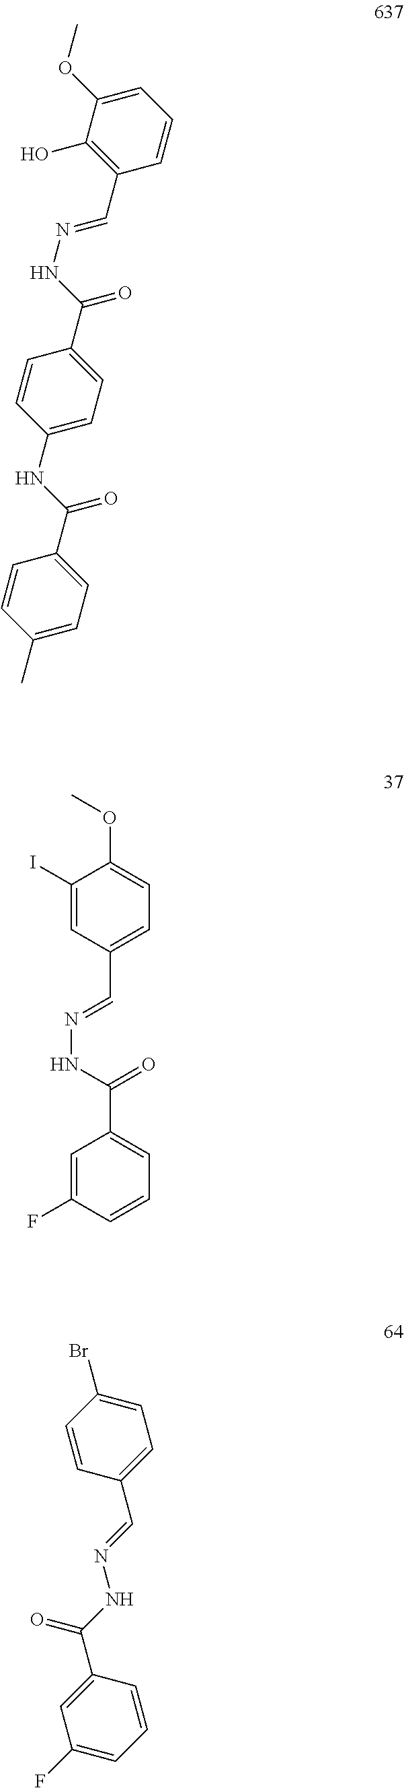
C1(OC)=CC=CC(C=NNC(=O)C2=CC=C(NC(C3=CC=C(C)C=C3)=O)C=C2)=C1O.C1(I)=CC(C=NNC(=O)C2=CC=CC(F)=C2)=CC=C1OC.C1=CC(C=NNC(C2=CC(F)=CC=C2)=O)=CC=C1Br
